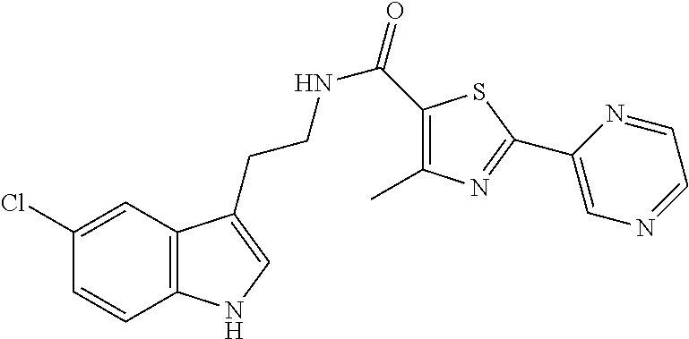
N(CCC1=CNC2=C1C=C(Cl)C=C2)C(=O)C1=C(C)N=C(C2=CN=CC=N2)S1
